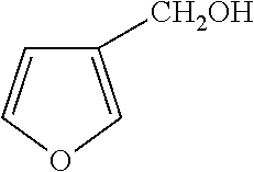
C1([CH2OH])=COC=C1
